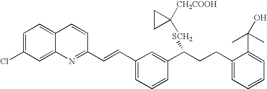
C1=C(Cl)C=C2C(=C1)C=CC(C=CC1=CC=CC(C(CCC3=CC=CC=C3C(C)(C)O)[SCH2]C3([CH2COOH])CC3)=C1)=N2
